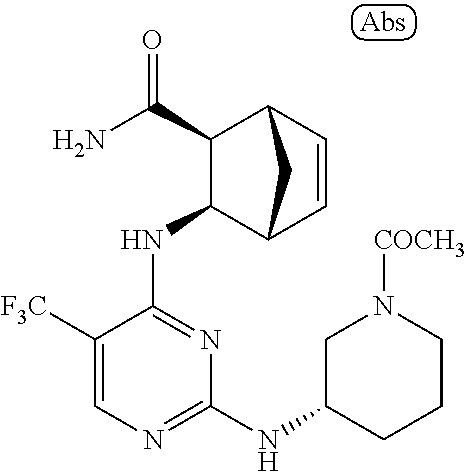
C1([F3C])=CN=C(NC2CCCN([COCH3])C2)N=C1NC1C2C=CC(C1C(N)=O)C2
